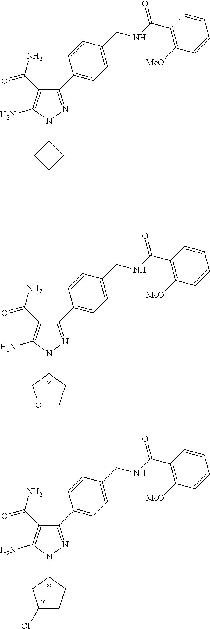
N1(C2COCC2)N=C(C2=CC=C(CNC(C3=C([MeO])C=CC=C3)=O)C=C2)C(C(N)=O)=C1N.*.N1(C2CC(Cl)CC2)N=C(C2=CC=C(CNC(C3=C([MeO])C=CC=C3)=O)C=C2)C(C(N)=O)=C1N.*.*.N1(C2CCC2)N=C(C2=CC=C(CNC(C3=C([MeO])C=CC=C3)=O)C=C2)C(C(N)=O)=C1N
